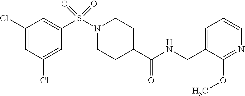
C1(Cl)=CC(Cl)=CC(S(N2CCC(C(NCC3=CC=CN=C3OC)=O)CC2)(=O)=O)=C1
